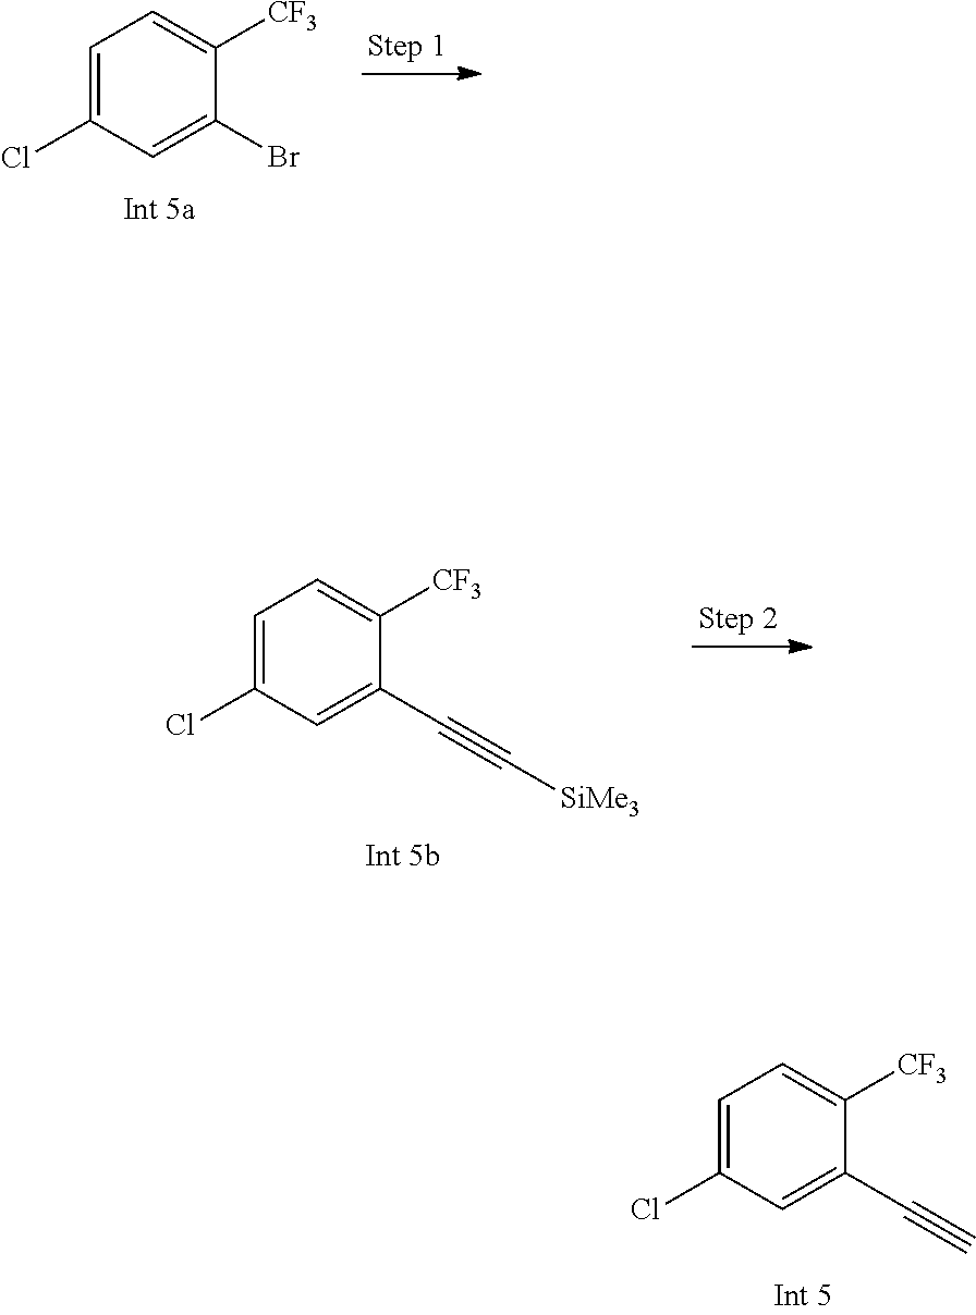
C1=C(Cl)C=C(C#C)C([CF3])=C1.C1=C(Cl)C=C(Br)C([CF3])=C1.C1=C(Cl)C=C(C#C[SiMe3])C([CF3])=C1
